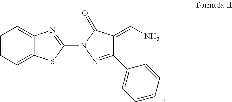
C1=CC=C2C(=C1)N=C(N1N=C(C3=CC=CC=C3)C(=CN)C1=O)S2
